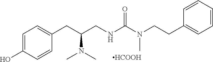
C1=C(O)C=CC(CC(CNC(N(CCC2=CC=CC=C2)C)=O)N(C)C)=C1.[HCOOH]
